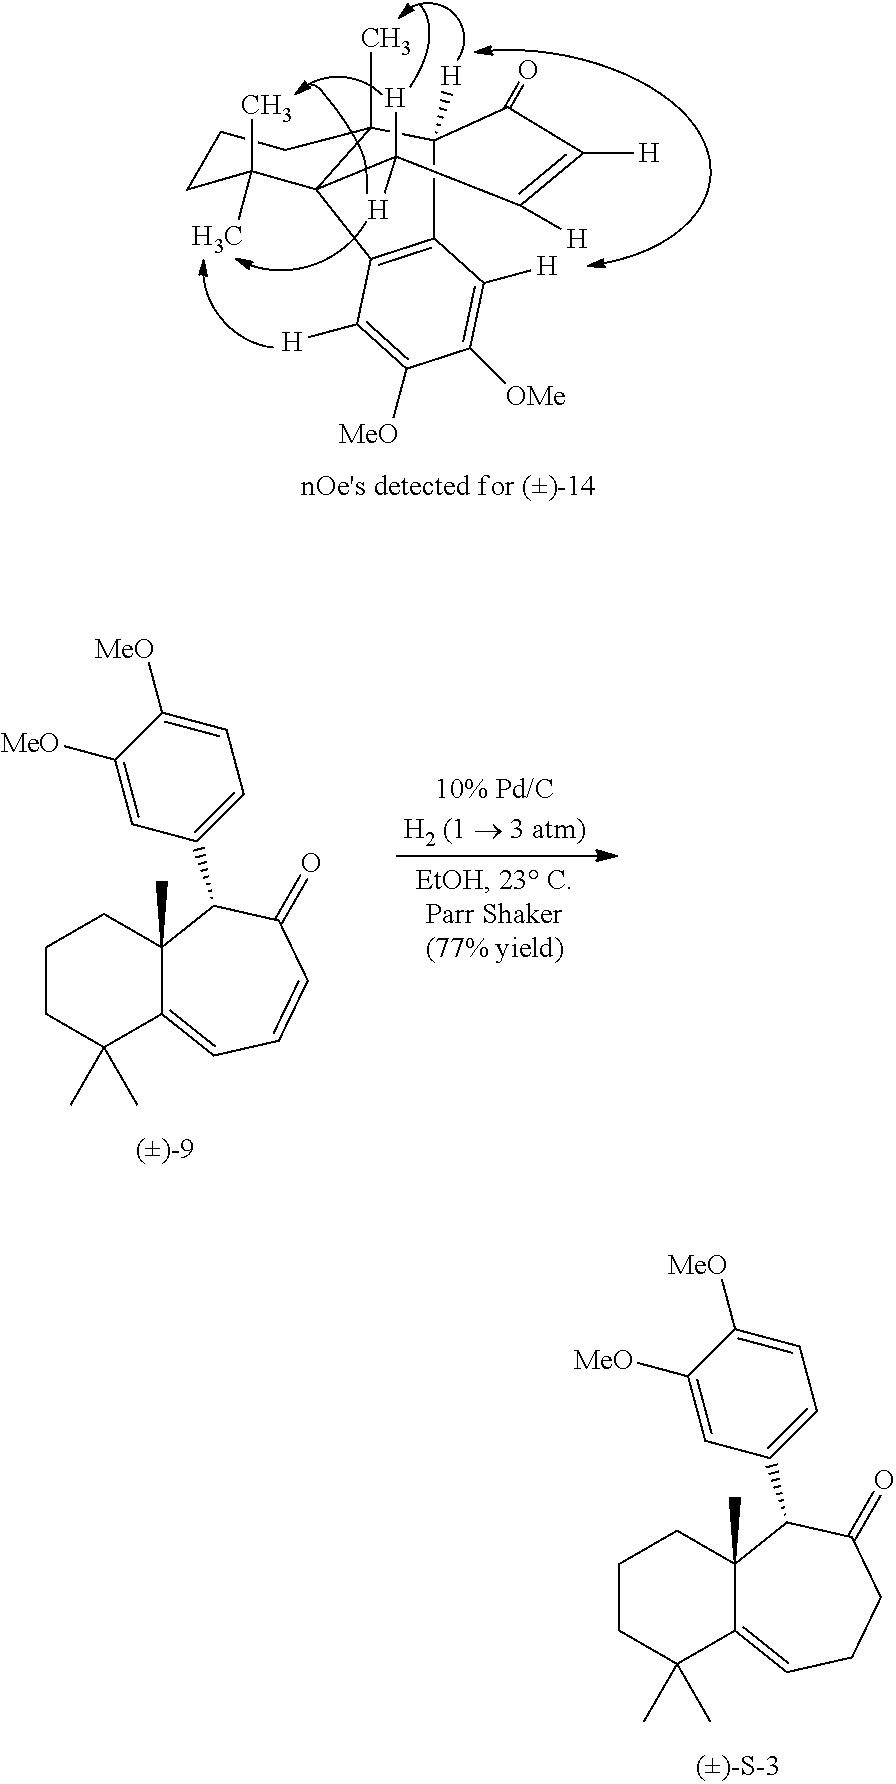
C1CC(C)(C)C23C(C)(C1)C([H])(C1=C2C([H])=C([MeO])C([OMe])=C1[H])C(=O)C([H])=C([H])C3([H])[H].C1CC(C)(C)C2=CC=CC(=O)C(C3=CC=C([MeO])C([MeO])=C3)C2(C)C1.C1CC(C)(C)C2=CCCC(=O)C(C3=CC=C([MeO])C([MeO])=C3)C2(C)C1
